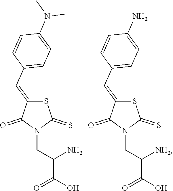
S1C(=CC2=CC=C(N(C)C)C=C2)C(=O)N(CC(C(O)=O)N)C1=S.S1C(=CC2=CC=C(N)C=C2)C(=O)N(CC(C(O)=O)[NH2])C1=S
